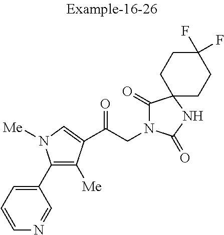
C1=CC=C(C2=C([Me])C(C(CN3C(=O)C4(NC3=O)CCC(F)(F)CC4)=O)=CN2[Me])C=N1
